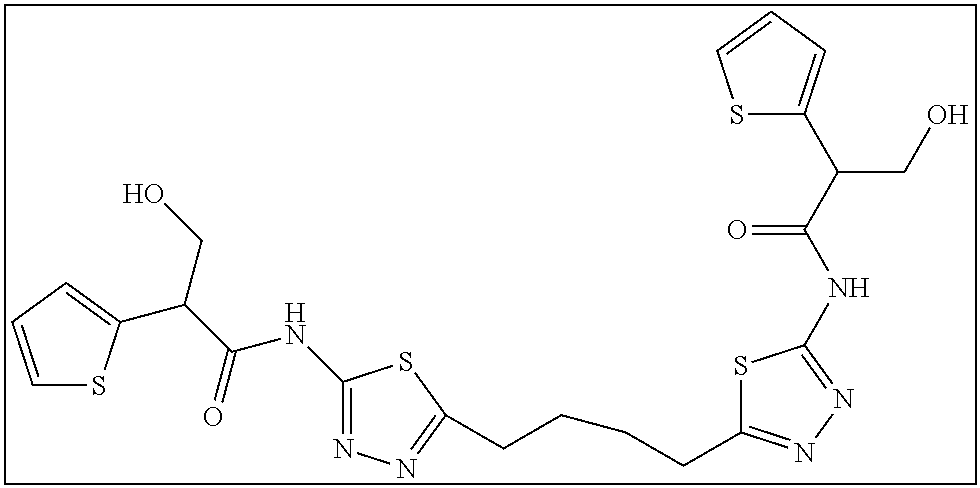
C1=CC=C(C(C(NC2=NN=C(CCCCC3=NN=C(NC(C(C4=CC=CS4)CO)=O)S3)S2)=O)CO)S1
